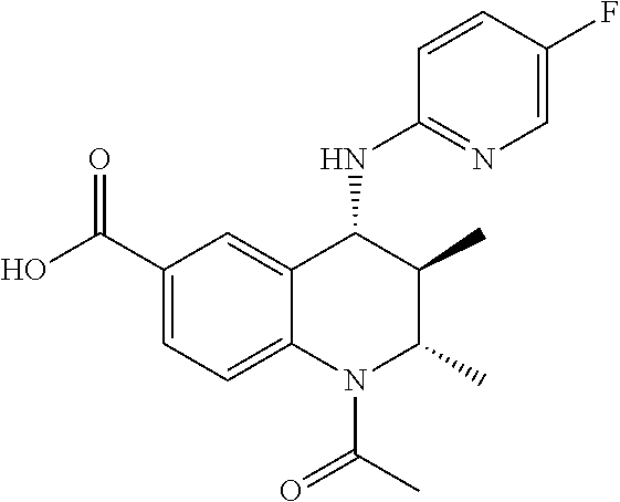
C1(C(=O)O)=CC=C2C(=C1)C(NC1=NC=C(F)C=C1)C(C)C(C)N2C(C)=O
